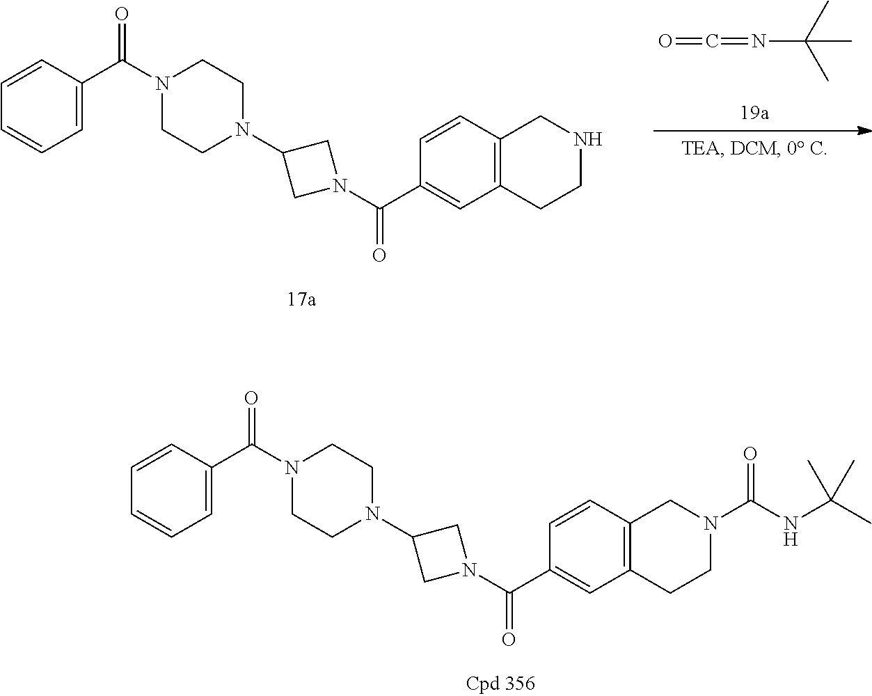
O=C=NC(C)(C)C.C1=C(C(N2CCN(C3CN(C(C4=CC5=C(C=C4)CNCC5)=O)C3)CC2)=O)C=CC=C1.C1=C(C(N2CCN(C3CN(C(C4=CC5=C(C=C4)CN(C(NC(C)(C)C)=O)CC5)=O)C3)CC2)=O)C=CC=C1
